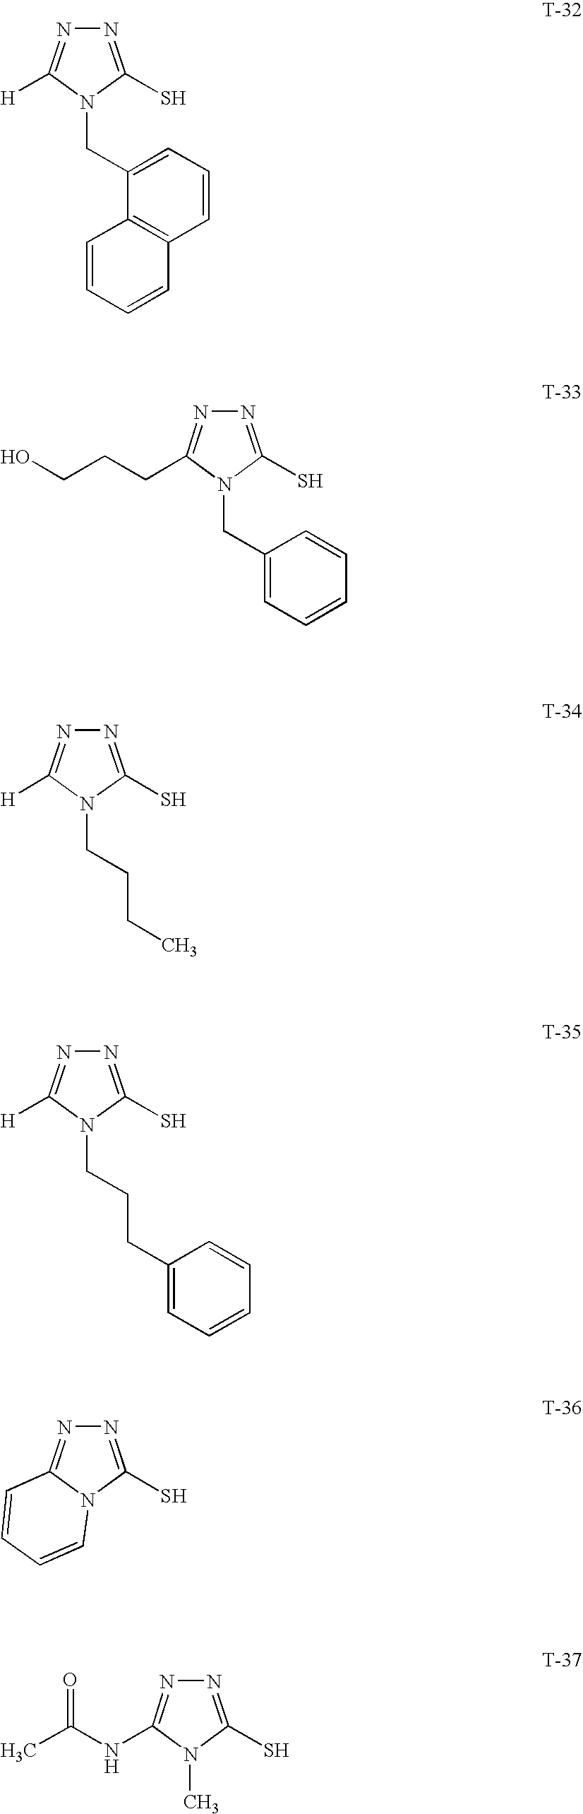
N1=C(S)N(CC2=CC=CC3=C2C=CC=C3)C([H])=N1.N1=C(S)N(CC2=CC=CC=C2)C(CCCO)=N1.N1=C(S)N(CCCC)C([H])=N1.N1=C(S)N(CCCC2=CC=CC=C2)C([H])=N1.N1=C(S)N2C(=N1)C=CC=C2.N1=C(S)N(C)C(NC(C)=O)=N1
